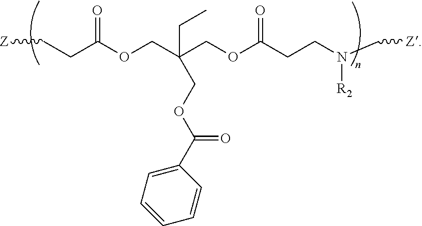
[Z]CCC(OCC(COC(CCN(C[Z])[R2])=O)(CC)COC(C1=CC=CC=C1)=O)=O
